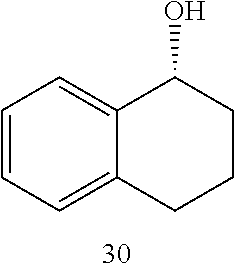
C1=CC=C2C(=C1)C(O)CCC2
